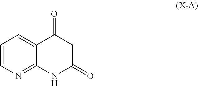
C1=CN=C2C(=C1)C(=O)CC(=O)N2
